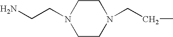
C1CN(CCC)CCN1CCN
